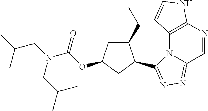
C12=C(N=CC3=NN=C(C4C(CC)CC(OC(N(CC(C)C)CC(C)C)=O)C4)N13)NC=C2
